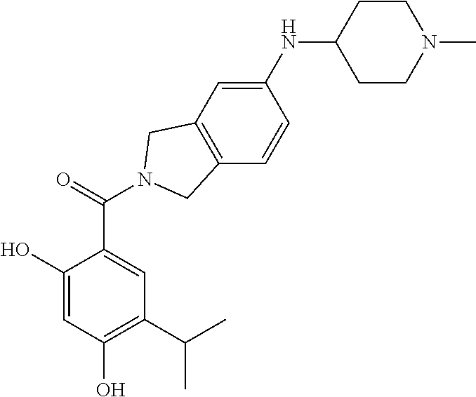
C1(O)=CC(O)=C(C(C)C)C=C1C(=O)N1CC2=C(C=CC(NC3CCN(C)CC3)=C2)C1
